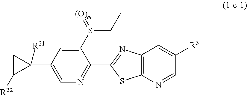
C1(S(=[(O)m])CC)=CC(C2([R21])CC2[R22])=CN=C1C1=NC2=C(S1)N=CC([R3])=C2
